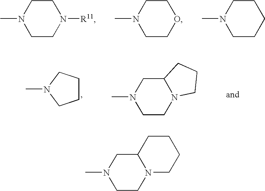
CN1CCCCC1.CN1CCN([R11])CC1.CN1CCOCC1.C1CCN(C)C1.C12CN(C)CCN1CCC2.C12CN(C)CCN1CCCC2
